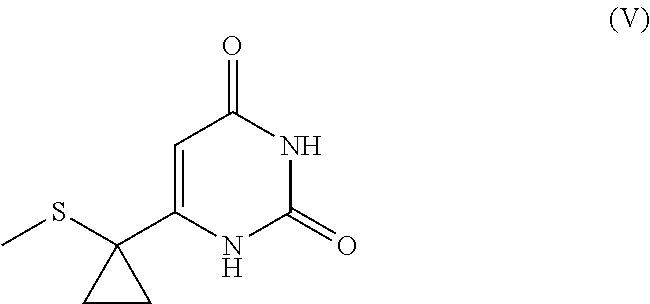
O=C1C=C(C2(SC)CC2)NC(=O)N1
